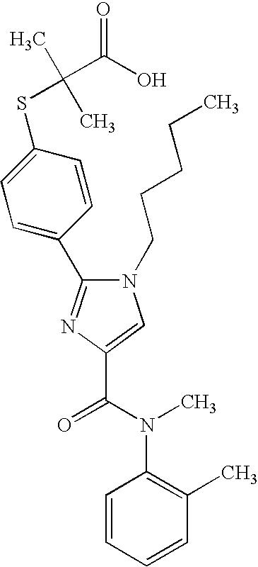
C(C1=CN(CCCCC)C(C2=CC=C(SC(C)(C)C(O)=O)C=C2)=N1)(=O)N(C1=C(C)C=CC=C1)C
